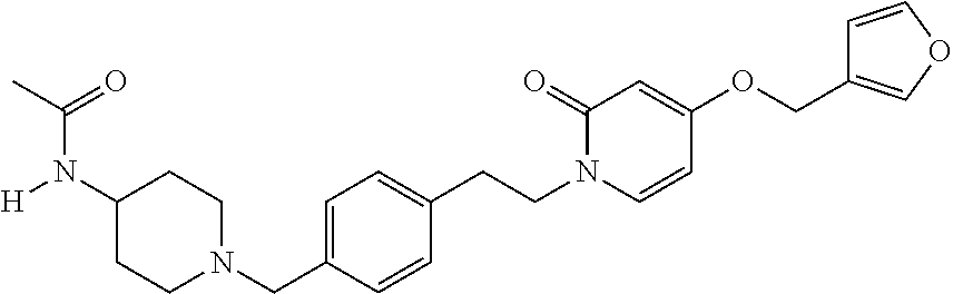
C1(N([H])C(C)=O)CCN(CC2=CC=C(CCN3C=CC(OCC4=COC=C4)=CC3=O)C=C2)CC1
